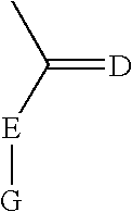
CC([E][G])=[D]
